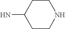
C1CNCCC1N
